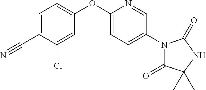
C1(OC2=CC=C(C#N)C(Cl)=C2)=CC=C(N2C(=O)C(C)(C)NC2=O)C=N1
